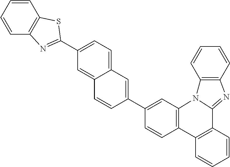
C1=CC2=C(C=C1C1=CC3=CC=C(C4=NC5=C(C=CC=C5)S4)C=C3C=C1)N1C(=NC3=C1C=CC=C3)C1=C2C=CC=C1
